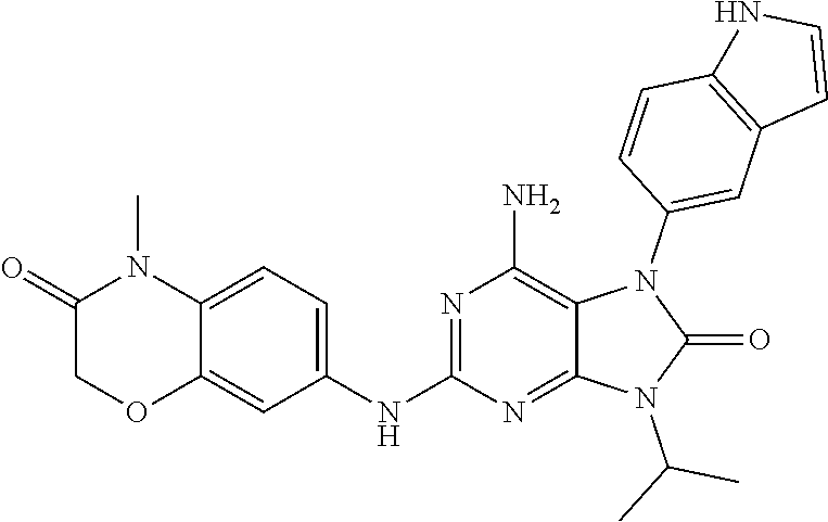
C12=CC=C(NC3=NC(N)=C4C(=N3)N(C(C)C)C(=O)N4C3=CC4=C(C=C3)NC=C4)C=C1OCC(=O)N2C
